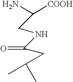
NC([COOH])CNC(CC(C)C)=O
